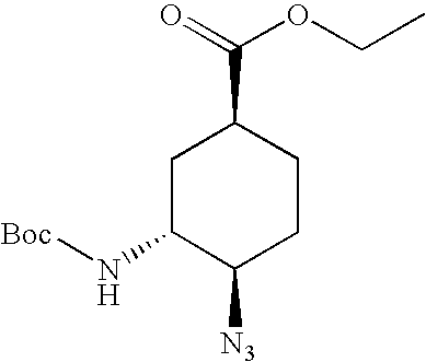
C1C(N[Boc])C([N3])CCC1C(=O)OCC
